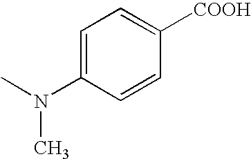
C1=C(N(C)C)C=CC([COOH])=C1
